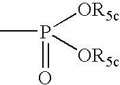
CP(=O)([OR5c])[OR5c]
